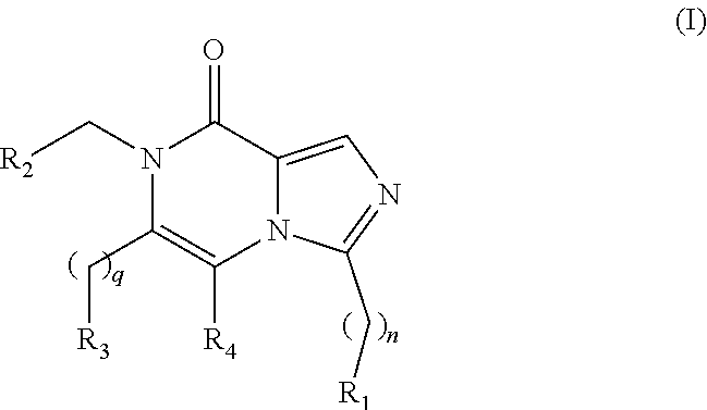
N1(C[R2])C(C[R3])=C([R4])N2C(=CN=C2C[R1])C1=O
